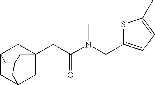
C12CC3CC(CC(N(CC4=CC=C(C)S4)C)=O)(C1)CC(C2)C3
